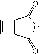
C1=CC2C1C(=O)OC2=O
